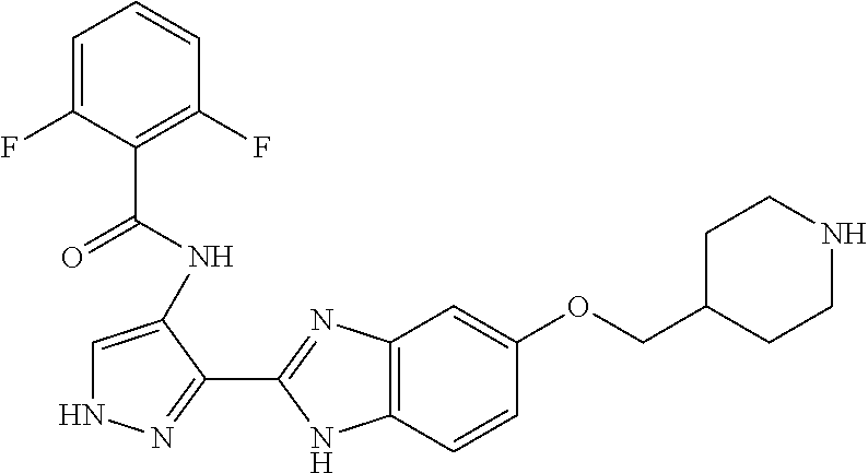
C1=C(F)C(C(=O)NC2=CNN=C2C2=NC3=C(N2)C=CC(OCC2CCNCC2)=C3)=C(F)C=C1
